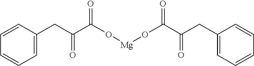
C1=CC=C(CC(C(O[Mg]OC(=O)C(=O)CC2=CC=CC=C2)=O)=O)C=C1
